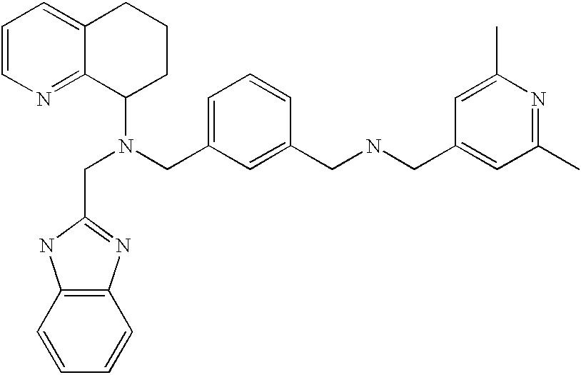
C1=CN=C2C(=C1)CCCC2N(CC1=NC2=C(N1)C=CC=C2)CC1=CC=CC(CNCC2=CC(C)=NC(C)=C2)=C1
